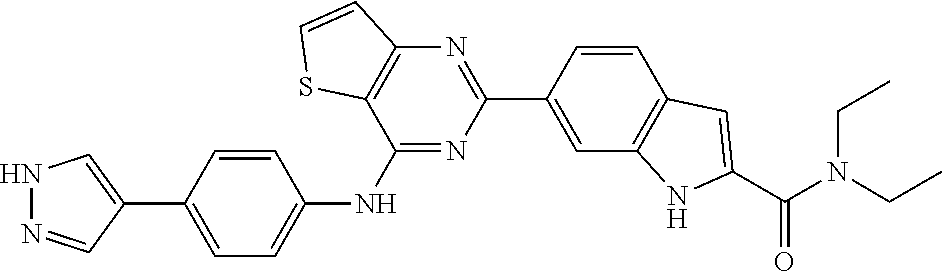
N1=C(NC2=CC=C(C3=CNN=C3)C=C2)C2=C(N=C1C1=CC3=C(C=C1)C=C(C(N(CC)CC)=O)N3)C=CS2
